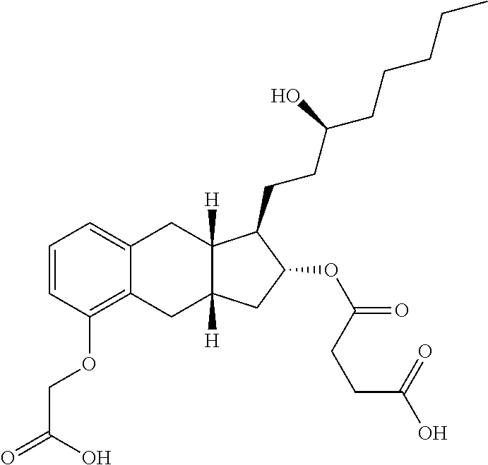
C1=CC(OCC(=O)O)=C2C(=C1)CC1([H])C([H])(C2)CC(OC(=O)CCC(O)=O)C1CCC(CCCCC)O
